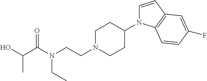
C1=CC2=C(N1C1CCN(CCN(C(C(O)C)=O)CC)CC1)C=CC(F)=C2
